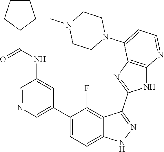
C1=NC=C(C2=CC=C3C(=C2F)C(C2=NC4=C(N2)N=CC=C4N2CCN(C)CC2)=NN3)C=C1NC(=O)C1CCCC1
